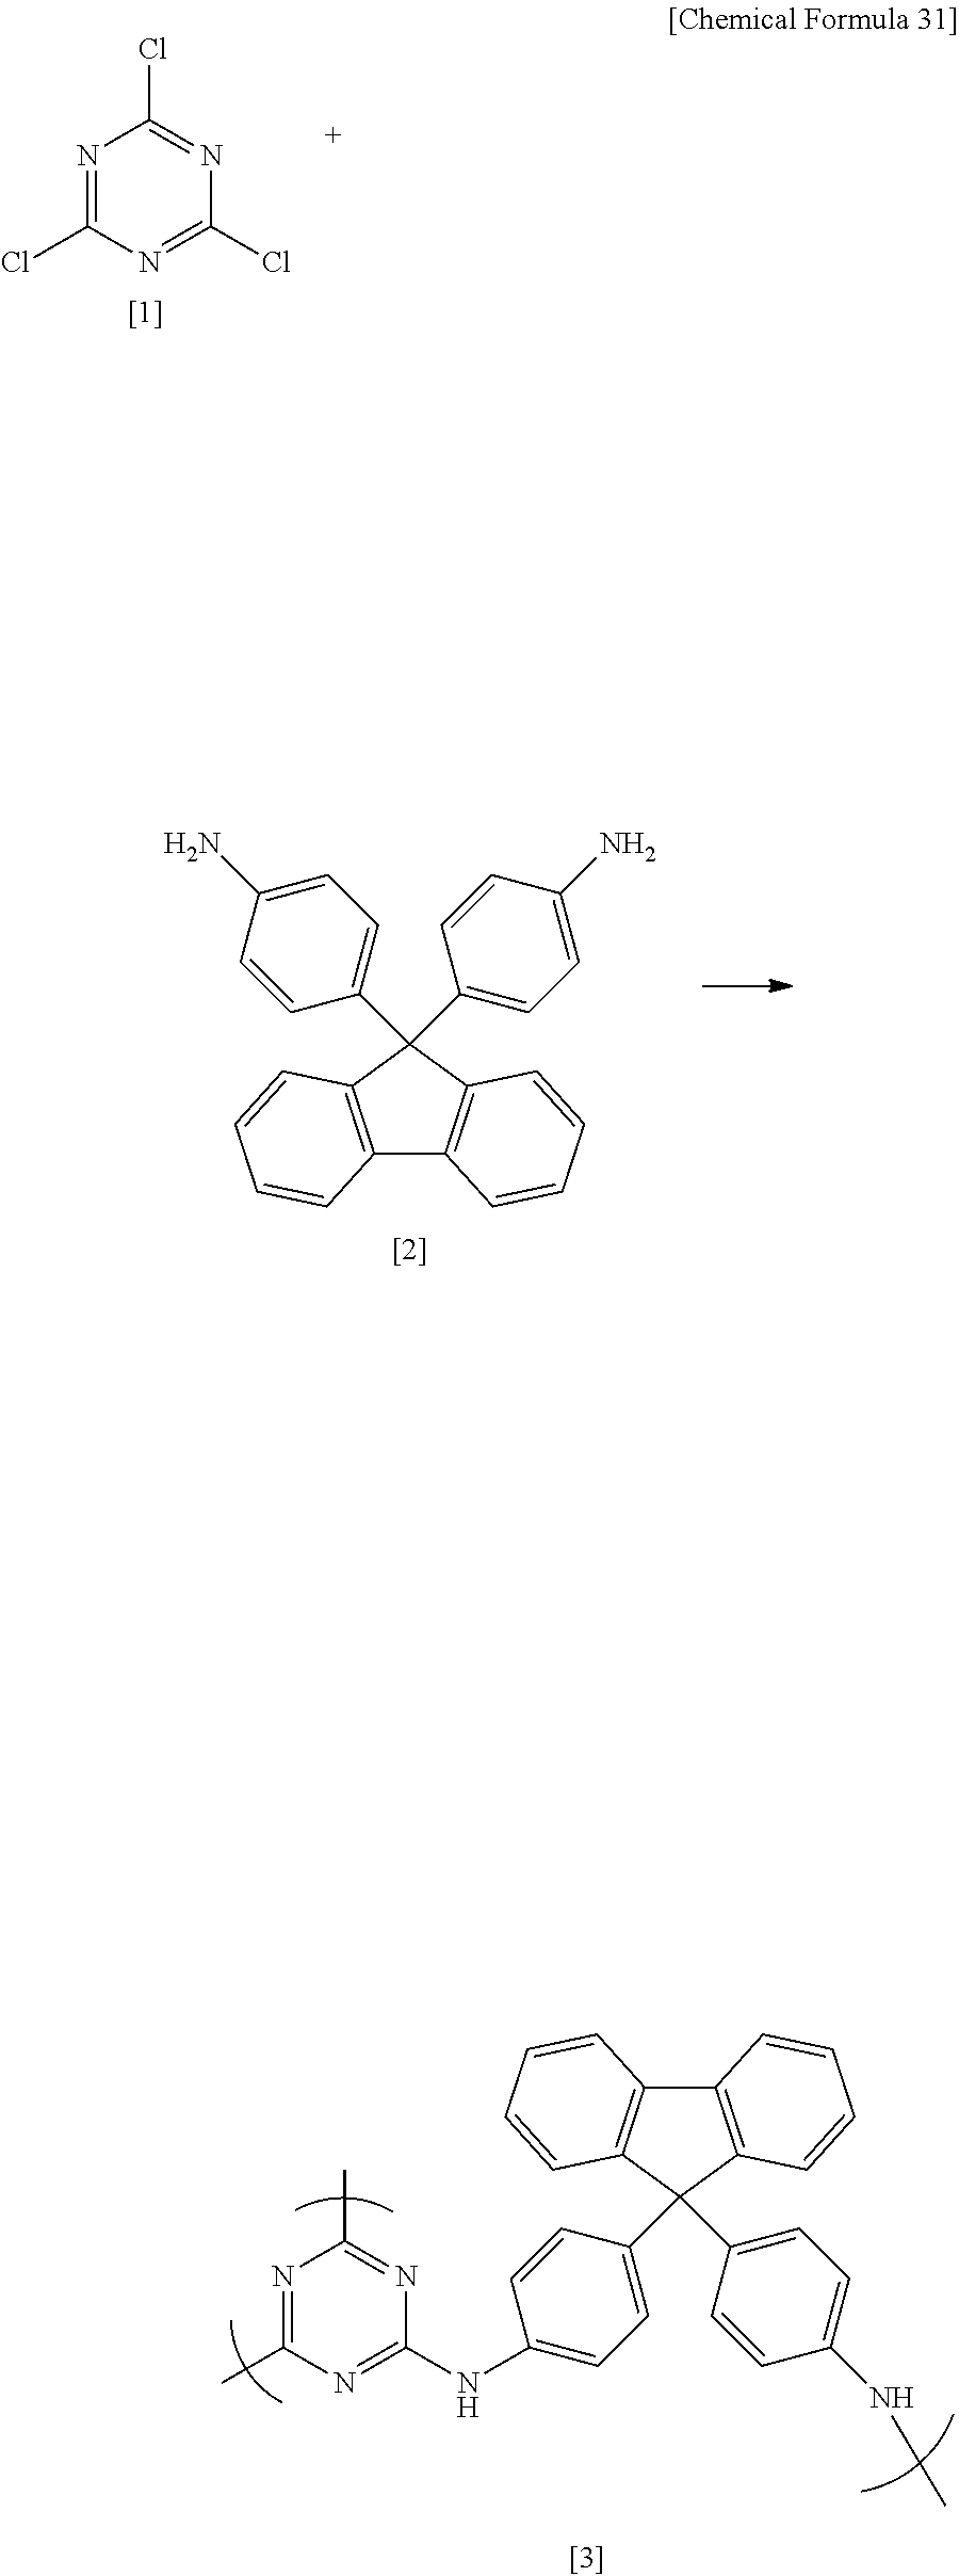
N1=C(Cl)N=C(Cl)N=C1Cl.C12=C(C(C3=CC=C(N)C=C3)(C3=CC=C(N)C=C3)C3=C1C=CC=C3)C=CC=C2.C12=C(C(C3=CC=C(NC4=NC(C)=NC(C)=N4)C=C3)(C3=CC=C(NC)C=C3)C3=C1C=CC=C3)C=CC=C2
